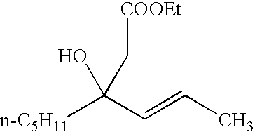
[n-C5H11]C(C=CC)(O)C[COOEt]
